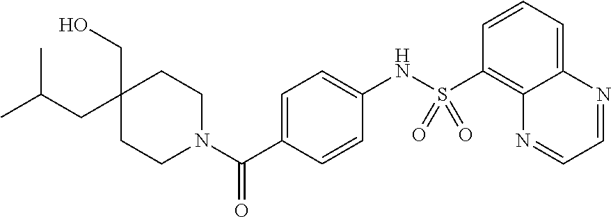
C1C(CO)(CC(C)C)CCN(C(C2=CC=C(NS(=O)(=O)C3=C4C(=CC=C3)N=CC=N4)C=C2)=O)C1
